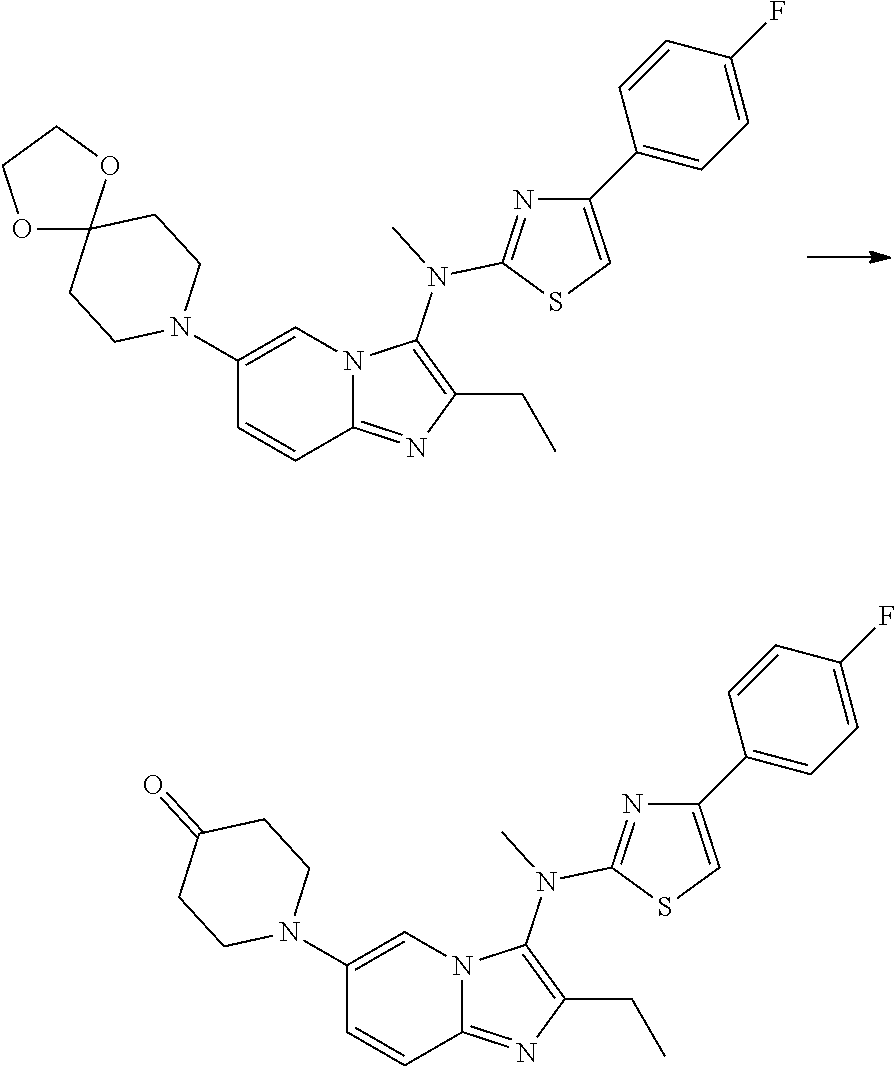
C1(N2CCC3(OCCO3)CC2)=CN2C(=NC(CC)=C2N(C)C2=NC(C3=CC=C(F)C=C3)=CS2)C=C1.C1(N2CCC(=O)CC2)=CN2C(=NC(CC)=C2N(C)C2=NC(C3=CC=C(F)C=C3)=CS2)C=C1
